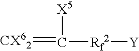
[CX62]=C([X5])[Rf2][Y]
